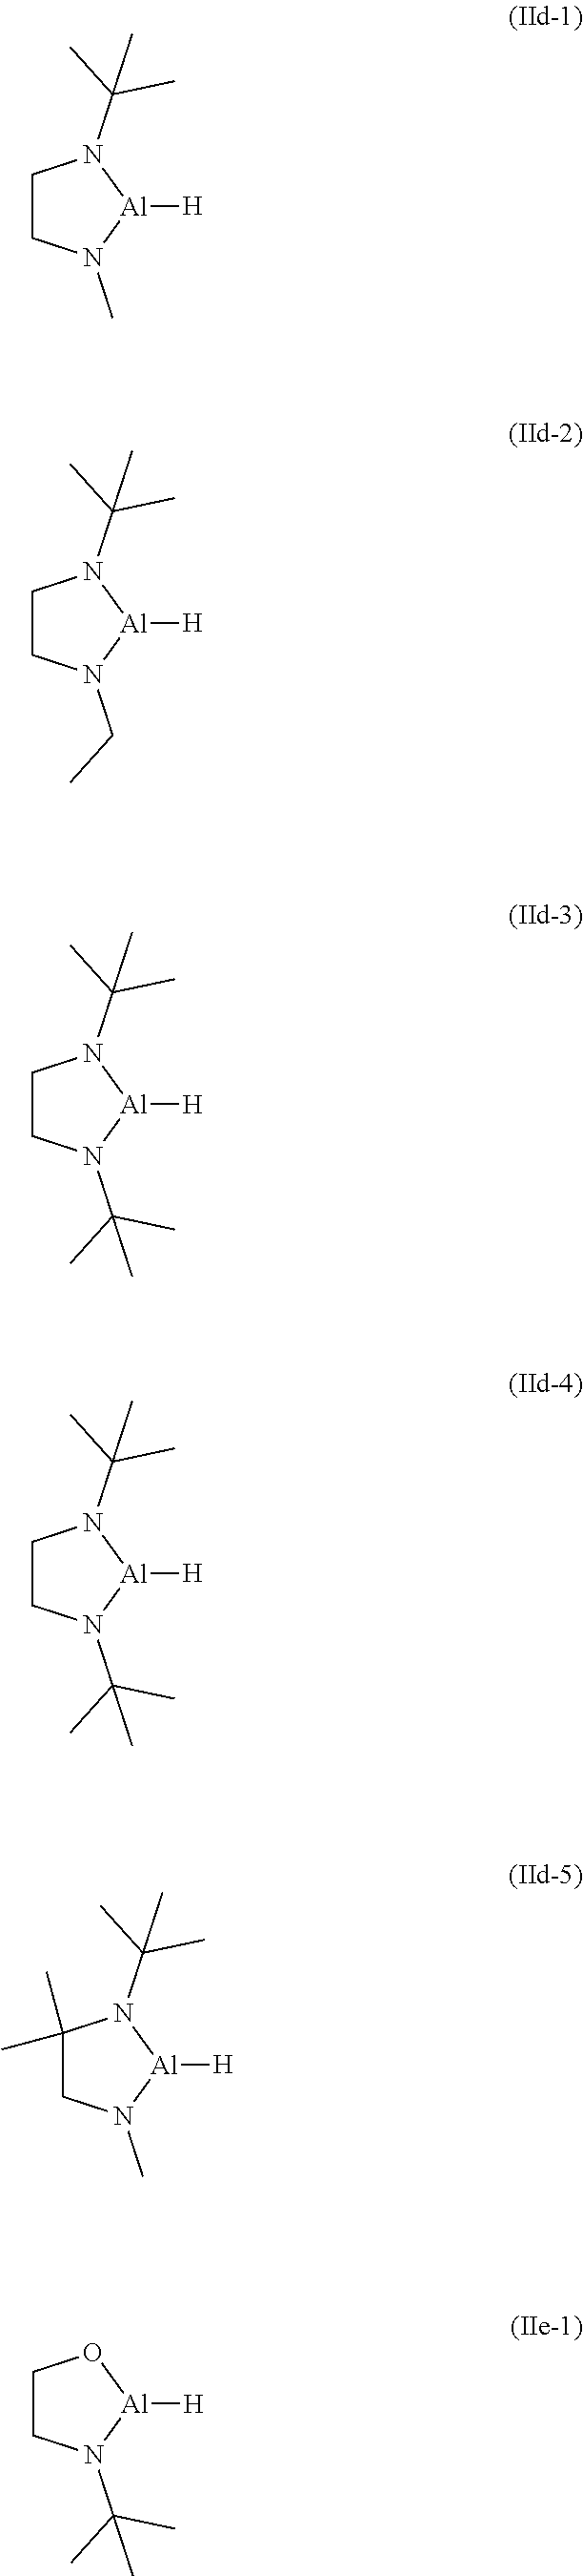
C1CN(C)[Al]([H])N1C(C)(C)C.C1CN(CC)[Al]([H])N1C(C)(C)C.C1CN(C(C)(C)C)[Al]([H])N1C(C)(C)C.C1CN(C(C)(C)C)[Al]([H])N1C(C)(C)C.C1(C)(C)CN(C)[Al]([H])N1C(C)(C)C.C1CN(C(C)(C)C)[Al]([H])O1
